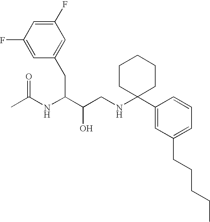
C1(F)=CC(CC(C(CNC2(C3=CC(CCCCC)=CC=C3)CCCCC2)O)NC(C)=O)=CC(F)=C1
